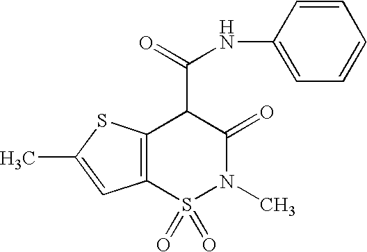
N(C(C1C(=O)N(C)S(=O)(=O)C2=C1SC(C)=C2)=O)C1=CC=CC=C1
